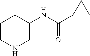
C1CNCC(NC(C2CC2)=O)C1
